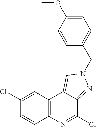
C1(Cl)=CC2=C(C=C1)N=C(Cl)C1=NN(CC3=CC=C(OC)C=C3)C=C21
